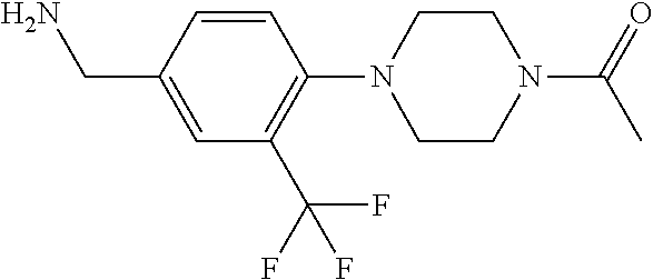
C1=CC(N2CCN(C(C)=O)CC2)=C(C(F)(F)F)C=C1CN
